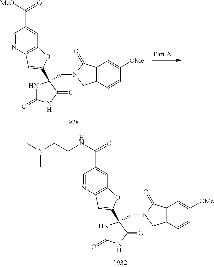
N1C(=O)NC(=O)C1(CN1CC2=C(C1=O)C=C([OMe])C=C2)C1=CC2=C(C=C(C(=O)NCCN(C)C)C=N2)O1.N1C(=O)NC(=O)C1(CN1CC2=C(C1=O)C=C([OMe])C=C2)C1=CC2=C(C=C(C(=O)[MeO])C=N2)O1
